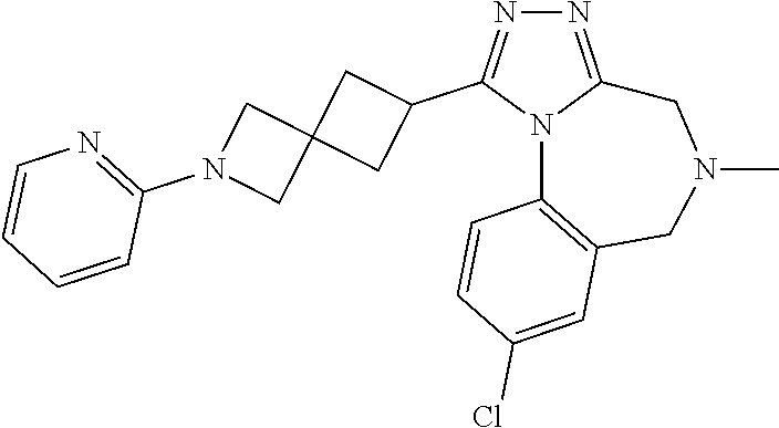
N1=C2N(C(C3CC4(C3)CN(C3=NC=CC=C3)C4)=N1)C1=C(CN(C)C2)C=C(Cl)C=C1
